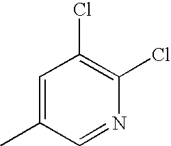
C1=C(C)C=NC(Cl)=C1Cl
